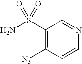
[N3]C1=C(S(N)(=O)=O)C=NC=C1
